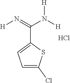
C1=C(Cl)SC(C(=N[H])N([H])[H])=C1.Cl
